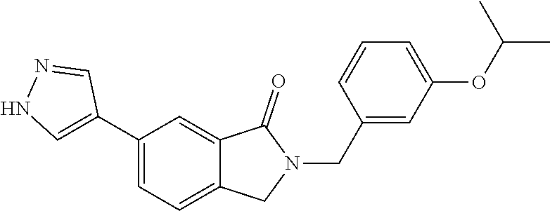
C1(CN2C(=O)C3=CC(C4=CNN=C4)=CC=C3C2)=CC(OC(C)C)=CC=C1
